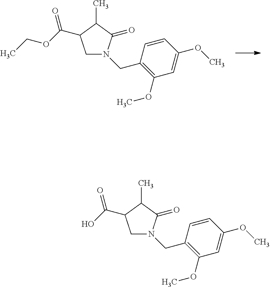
O=C(OCC)C1CN(CC2=C(OC)C=C(OC)C=C2)C(=O)C1C.O=C(O)C1CN(CC2=C(OC)C=C(OC)C=C2)C(=O)C1C
